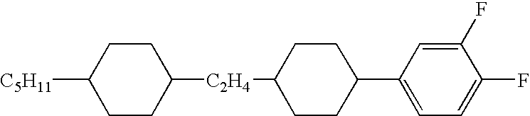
C1([C5H11])CCC([C2H4]C2CCC(C3=CC=C(F)C(F)=C3)CC2)CC1
